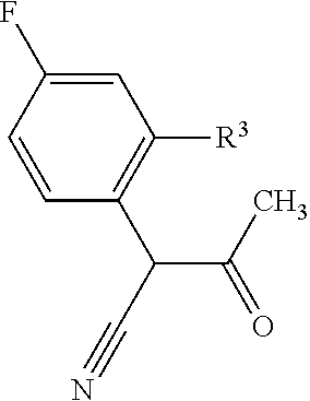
C1=C(F)C=CC(C(C(=O)C)C#N)=C1[R3]
